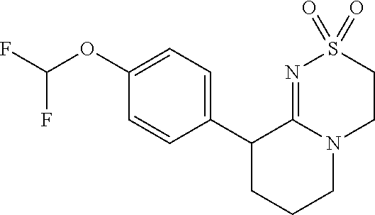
C1(C2CCCN3C2=NS(=O)(=O)CC3)=CC=C(OC(F)F)C=C1
